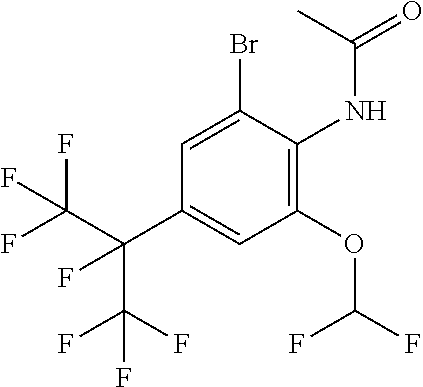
C1(OC(F)F)=C(NC(=O)C)C(Br)=CC(C(C(F)(F)F)(C(F)(F)F)F)=C1
